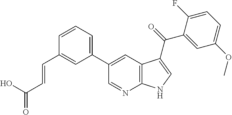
C1(C2=CC3=C(N=C2)NC=C3C(=O)C2=CC(OC)=CC=C2F)=CC=CC(C=CC(=O)O)=C1
